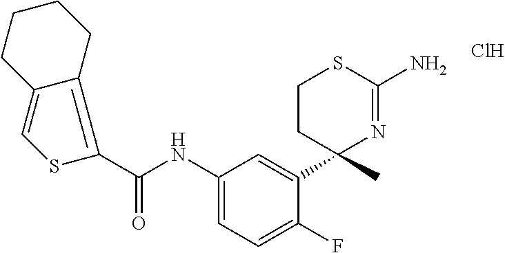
Cl.C(NC1=CC=C(F)C(C2(C)N=C(N)SCC2)=C1)(=O)C1=C2C(=CS1)CCCC2
